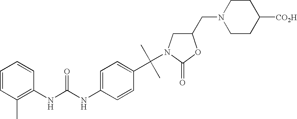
C1(C(N2CC(CN3CCC([CO2H])CC3)OC2=O)(C)C)=CC=C(NC(NC2=C(C)C=CC=C2)=O)C=C1
